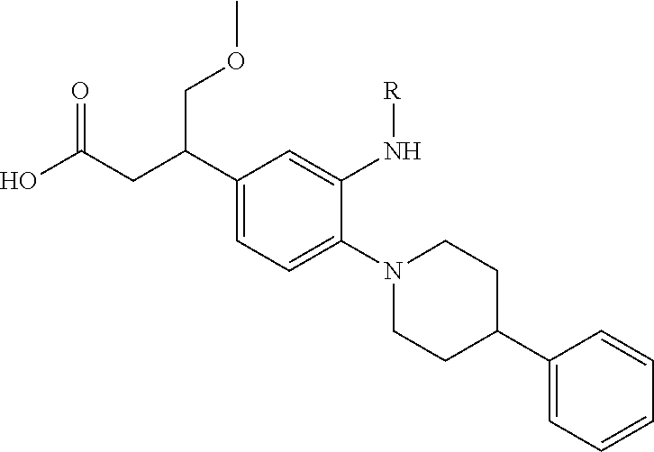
N1(C2=CC=C(C(CC(O)=O)COC)C=C2N[R])CCC(C2=CC=CC=C2)CC1
